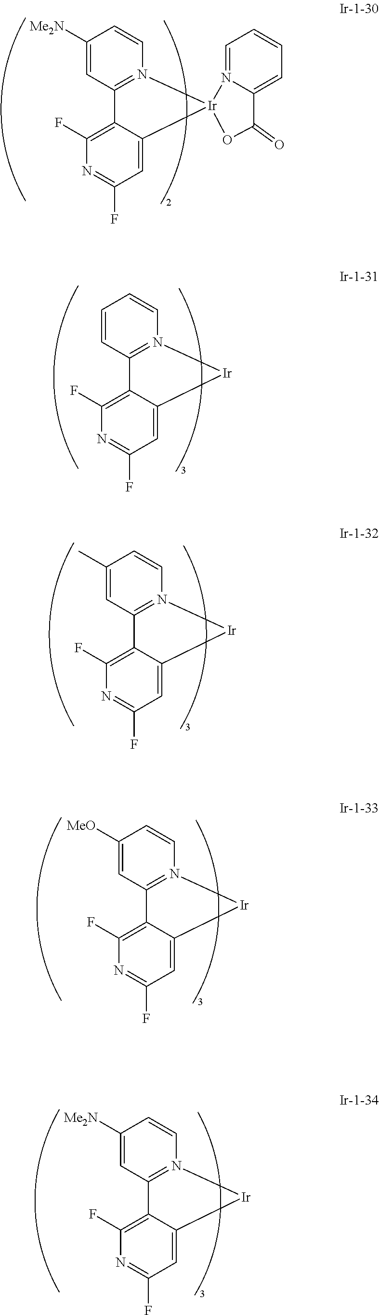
C1([Me2N])=CC2=N(C=C1)[Ir]1(C3=CC(F)=NC(F)=C23)N2=CC=CC=C2C(=O)O1.C1=CC2=N(C=C1)[Ir]C1=CC(F)=NC(F)=C21.C1(C)=CC2=N(C=C1)[Ir]C1=CC(F)=NC(F)=C21.C1([MeO])=CC2=N(C=C1)[Ir]C1=CC(F)=NC(F)=C21.C1([Me2N])=CC2=N(C=C1)[Ir]C1=CC(F)=NC(F)=C21
